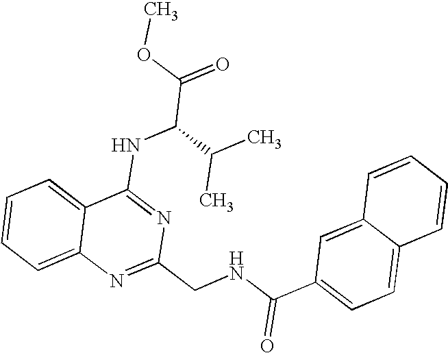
C12=CC=CC=C1N=C(CNC(C1=CC=C3C(=C1)C=CC=C3)=O)N=C2NC(C(=O)OC)C(C)C
